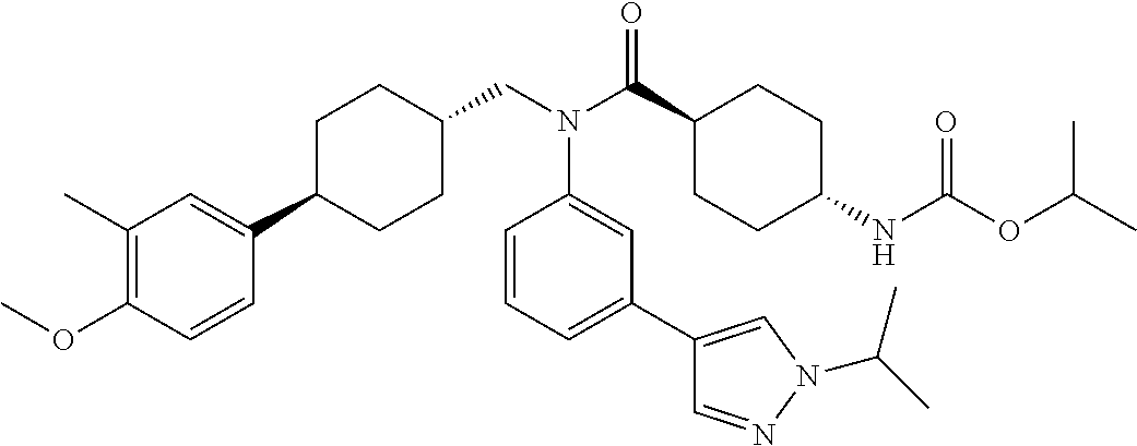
COC1=C(C)C=C(C2CCC(CN(C(C3CCC(NC(OC(C)C)=O)CC3)=O)C3=CC(C4=CN(C(C)C)N=C4)=CC=C3)CC2)C=C1
